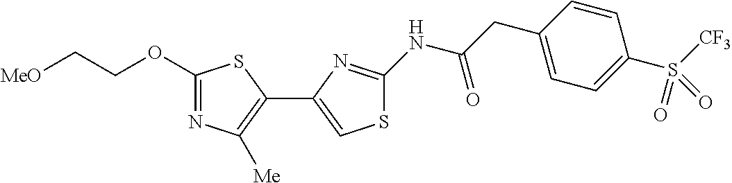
C1(OCC[MeO])=NC([Me])=C(C2=CSC(NC(CC3=CC=C(S([CF3])(=O)=O)C=C3)=O)=N2)S1
